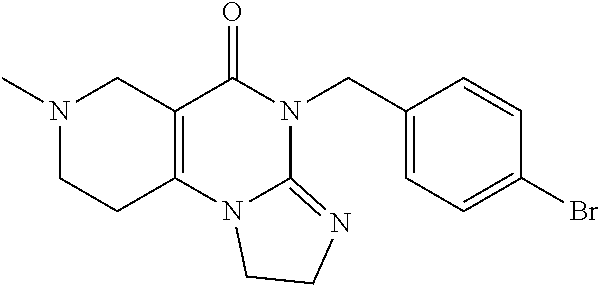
CN1CCC2=C(C1)C(=O)N(CC1=CC=C(Br)C=C1)C1=NCCN21
